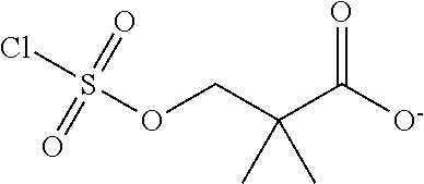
ClS(OCC(C([O-])=O)(C)C)(=O)=O
